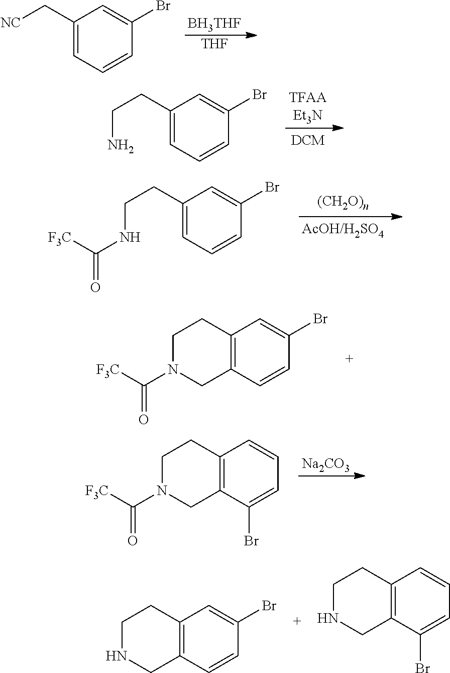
[BH3THF].[THF].C1(C[NC])=CC=CC(Br)=C1.C1(CCN)=CC=CC(Br)=C1.C1(CCNC(=O)[F3C])=CC=CC(Br)=C1.C12=C(C=CC(Br)=C1)CN(C(=O)[F3C])CC2.[Na2CO3].C12=C(C(Br)=CC=C1)CN(C(=O)[F3C])CC2.C12=C(C=CC(Br)=C1)CNCC2.C12=C(C(Br)=CC=C1)CNCC2
